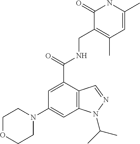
C1=C(C(=O)NCC2=C(C)C=C(C)NC2=O)C2=C(C=C1N1CCOCC1)N(C(C)C)N=C2
